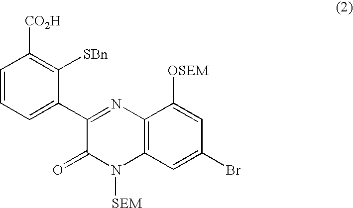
C1(C2=CC=CC([CO2H])=C2[SBn])=NC2=C(N([SEM])C1=O)C=C(Br)C=C2[OSEM]
